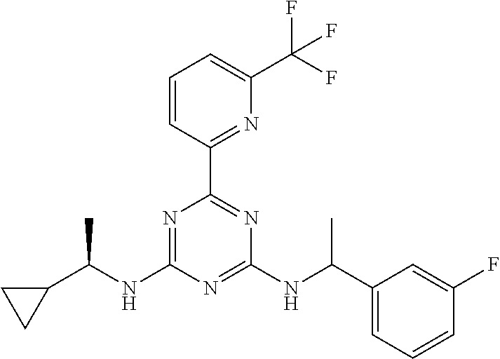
C1=CC(C2=NC(NC(C3=CC=CC(F)=C3)C)=NC(NC(C3CC3)C)=N2)=NC(C(F)(F)F)=C1
